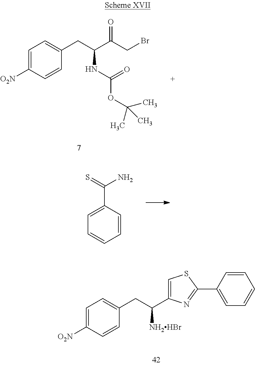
C1=C(C(=S)N)C=CC=C1.C1=C([O2N])C=CC(CC([NH2HBr])C2=CSC(C3=CC=CC=C3)=N2)=C1.C1=C([O2N])C=CC(CC(NC(=O)OC(C)(C)C)C(CBr)=O)=C1
